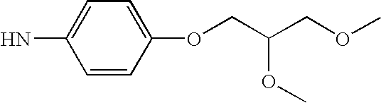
C1=CC(OCC(OC)COC)=CC=C1N
